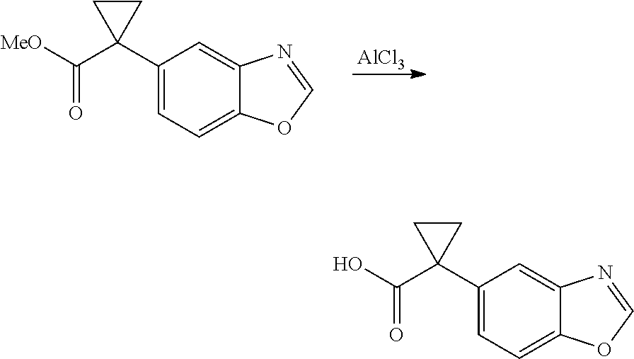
C1(C2(C([MeO])=O)CC2)=CC=C2C(=C1)N=CO2.[AlCl3].C1(C2(C(O)=O)CC2)=CC=C2C(=C1)N=CO2
